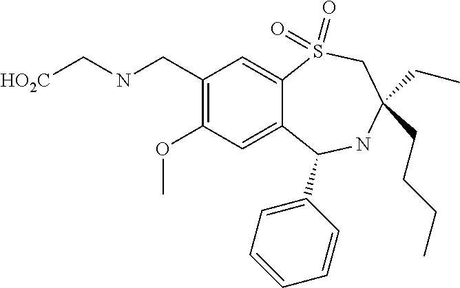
C(NCC1=C(OC)C=C2C(=C1)S(=O)(=O)CC(CCCC)(CC)NC2C1=CC=CC=C1)[HO2C]
